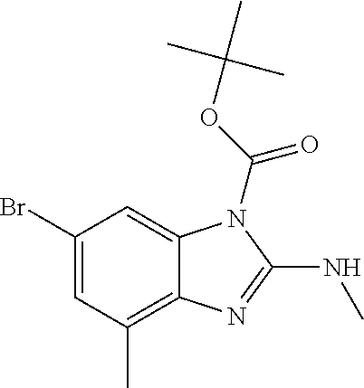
C1(Br)=CC(C)=C2C(=C1)N(C(=O)OC(C)(C)C)C(NC)=N2
